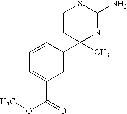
C1=CC(C2(C)N=C(N)SCC2)=CC(C(=O)OC)=C1
